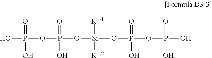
OP(=O)(O)OP(=O)(O)O[Si]([R1-1])([R1-2])OP(=O)(O)OP(=O)(O)O
